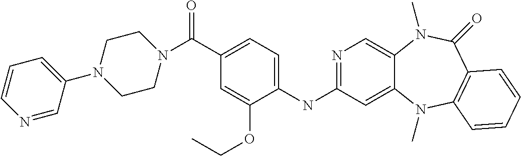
C1(C(=O)N2CCN(C3=CC=CN=C3)CC2)=CC=C(NC2=NC=C3C(=C2)N(C)C2=C(C(=O)N3C)C=CC=C2)C(OCC)=C1
